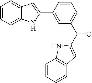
C1=CC=C2C(=C1)C=C(C1=CC(C(=O)C3=CC4=C(C=CC=C4)N3)=CC=C1)N2
